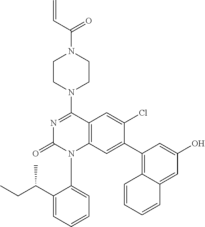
C(N1CCN(C2=NC(=O)N(C3=CC=CC=C3C(CC)C)C3=C2C=C(Cl)C(C2=C4C(=CC(O)=C2)C=CC=C4)=C3)CC1)(C=C)=O
